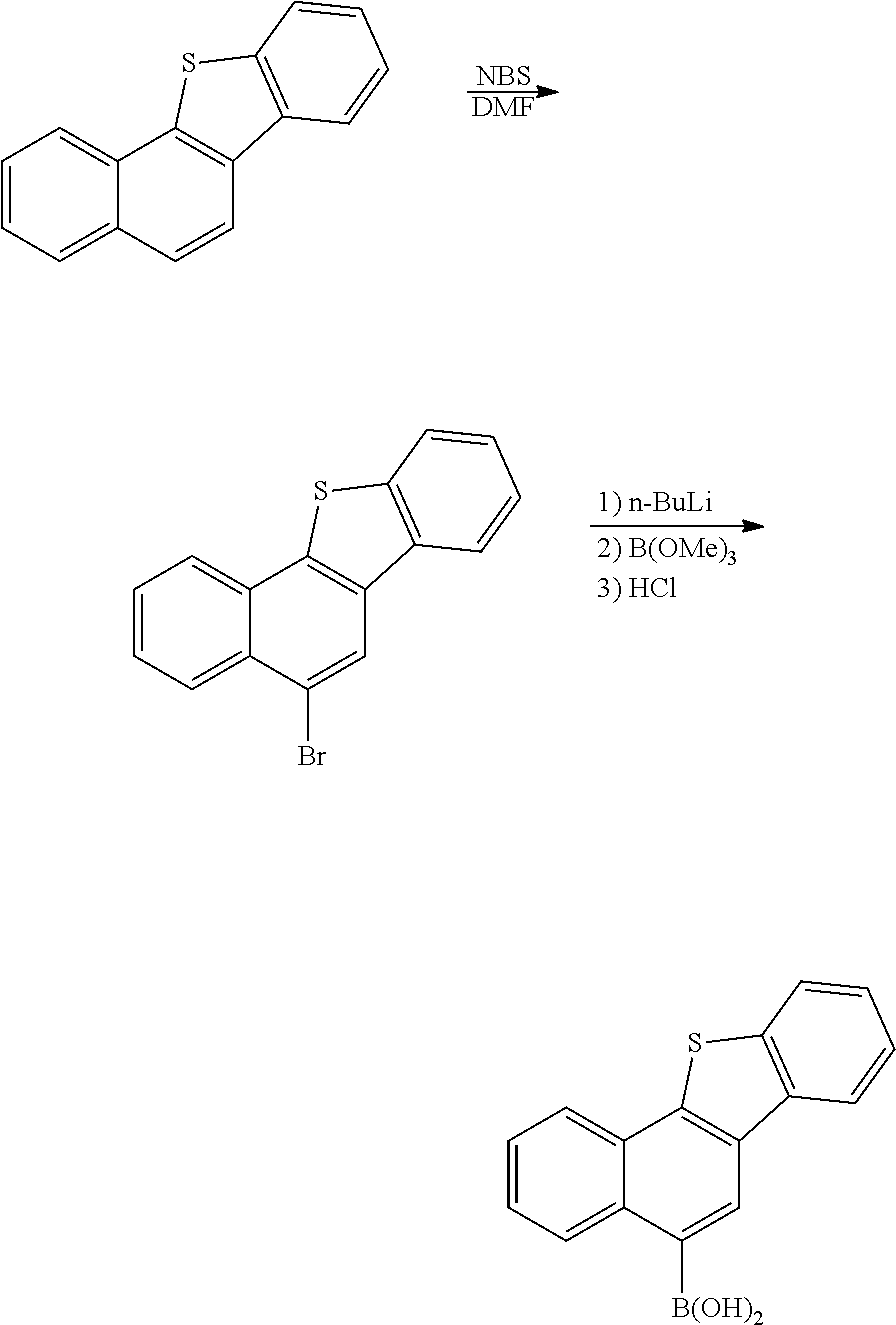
C1=CC=C2C(=C1)C1=C(C=C2)C2=C(S1)C=CC=C2.[NBS].[DMF].C1=CC=C2C(=C1)C1=C(C=C2Br)C2=C(S1)C=CC=C2.C1=CC=C2C(=C1)C1=C(C=C2[B(OH)2])C2=C(S1)C=CC=C2
